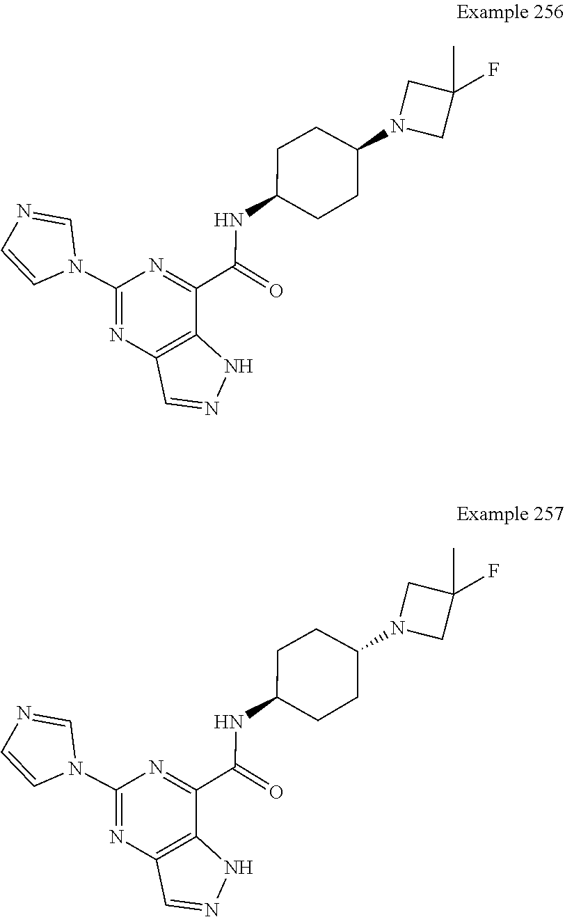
C(NC1CCC(N2CC(F)(C)C2)CC1)(=O)C1=NC(N2C=NC=C2)=NC2=C1NN=C2.C(NC1CCC(N2CC(F)(C)C2)CC1)(=O)C1=NC(N2C=NC=C2)=NC2=C1NN=C2
